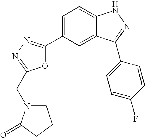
C1=C(C2=NN=C(CN3CCCC3=O)O2)C=C2C(=C1)NN=C2C1=CC=C(F)C=C1
